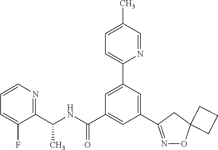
C1=C(C2=CC=C(C)C=N2)C=C(C2=NOC3(C2)CCC3)C=C1C(NC(C1=NC=CC=C1F)C)=O
